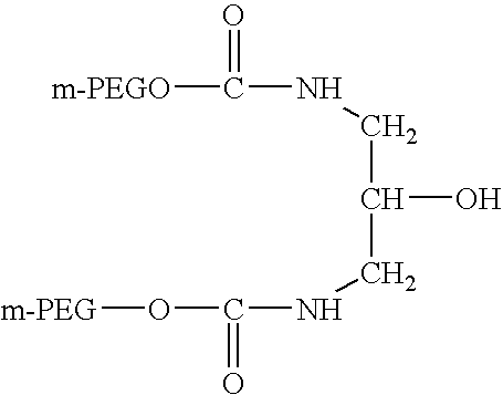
[m-PEGO]C(NCC(O)CNC(O[m-PEG])=O)=O
